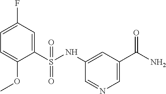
C1=C(F)C=C(S(NC2=CC(C(N)=O)=CN=C2)(=O)=O)C(OC)=C1
